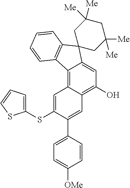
C12=C3C(=C(O)C=C1C1(C4=C2C=CC=C4)CC([Me])([Me])CC([Me])([Me])C1)C=C(C1=CC=C([OMe])C=C1)C(SC1=CC=CS1)=C3
